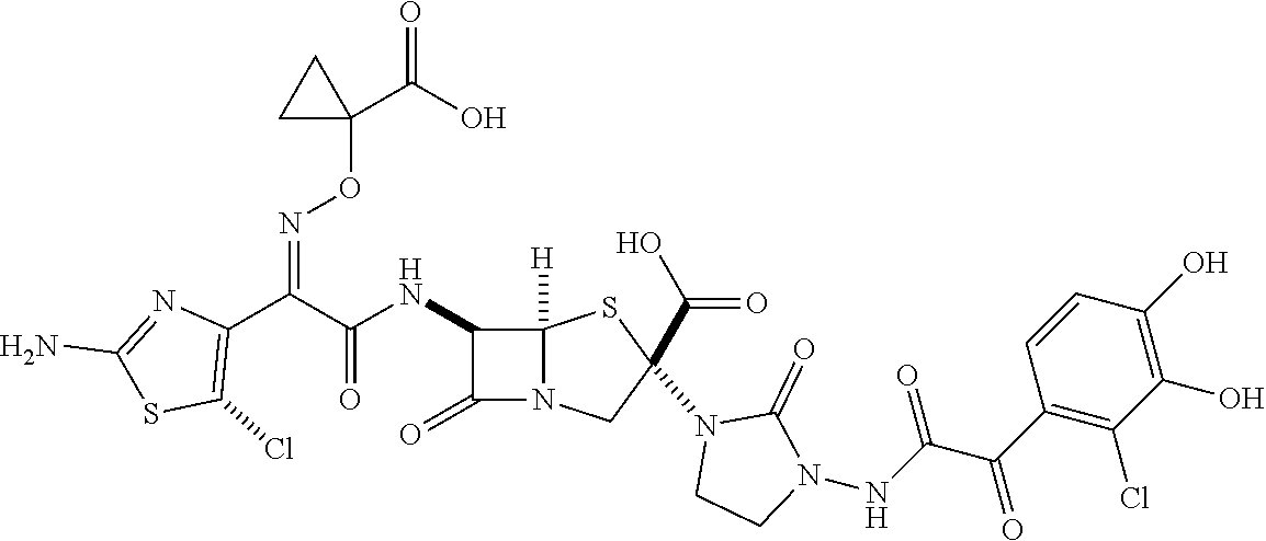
C(=O)(NC1C(=O)N2C1([H])SC(N1CCN(NC(C(C3=C(Cl)C(O)=C(O)C=C3)=O)=O)C1=O)(C(O)=O)C2)C(C1=C(Cl)SC(N)=N1)=NOC1(C(O)=O)CC1
